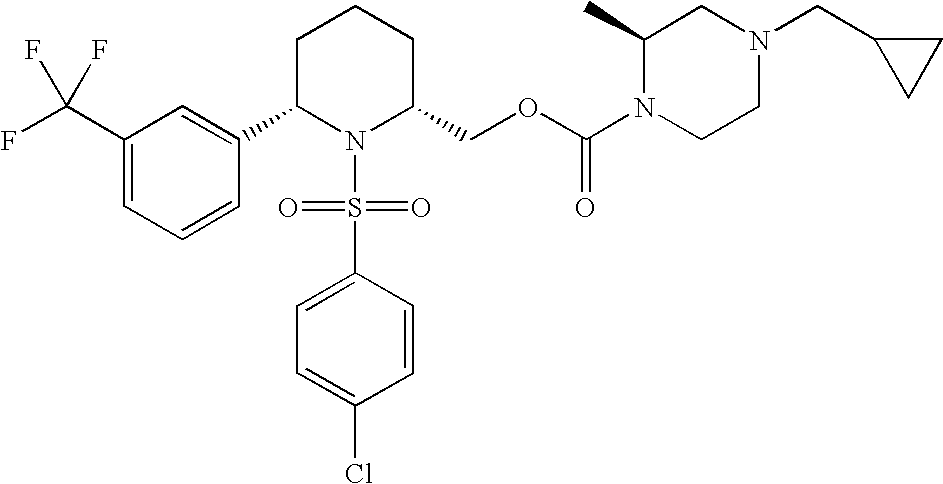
FC(C1=CC=CC(C2N(S(=O)(=O)C3=CC=C(Cl)C=C3)C(COC(N3CCN(CC4CC4)CC3C)=O)CCC2)=C1)(F)F
